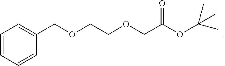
C1=CC=CC(COCCOCC(OC(C)(C)C)=O)=C1
